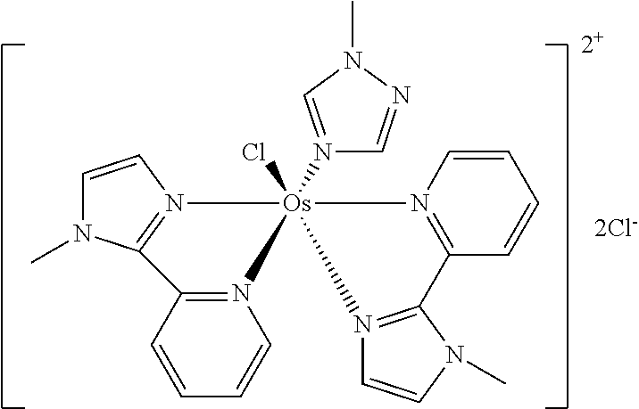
N12=C(C=CC=C1)C1=N(C=CN1C)[Os]21(Cl)(N2=CN(C)N=C2)N2=C(N(C)C=C2)C2=N1C=CC=C2.[2+].[2Cl-]
